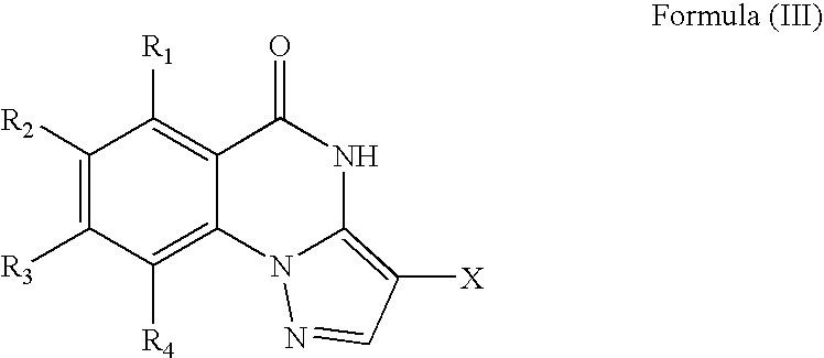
C1([R2])=C([R3])C([R4])=C2C(=C1[R1])C(=O)NC1=C([X])C=NN21
